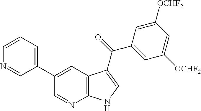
C12=C(C=C(C3=CC=CN=C3)C=N1)C(C(=O)C1=CC([OCHF2])=CC([OCHF2])=C1)=CN2
